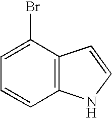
C12=C(C(Br)=CC=C1)C=CN2
